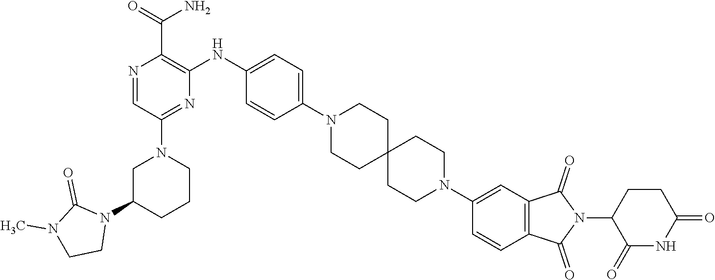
C1C(N2C(=O)N(C)CC2)CCCN1C1=NC(NC2=CC=C(N3CCC4(CC3)CCN(C3=CC5=C(C=C3)C(=O)N(C3CCC(=O)NC3=O)C5=O)CC4)C=C2)=C(C(=O)N)N=C1
